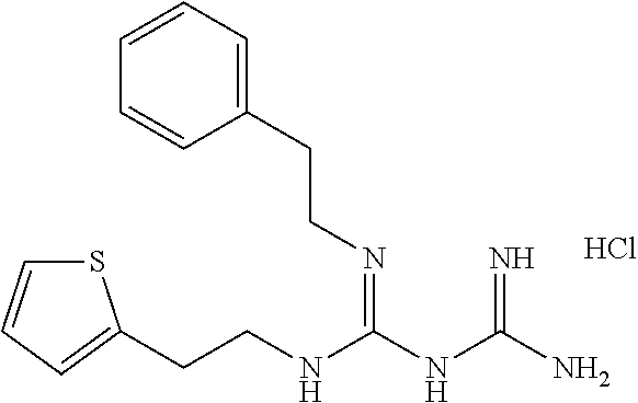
Cl.C(NC(NC(N)=N)=NCCC1=CC=CC=C1)CC1=CC=CS1
